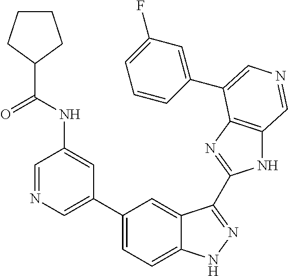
C1(C2=CN=CC(NC(C3CCCC3)=O)=C2)=CC=C2C(=C1)C(C1=NC3=C(N1)C=NC=C3C1=CC(F)=CC=C1)=NN2
